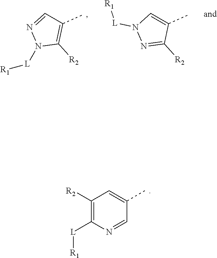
[L](N1C([R2])=C(C)C=N1)[R1].N1=C([R2])C(C)=CN1[L][R1].C1([R2])=C([L][R1])N=CC(C)=C1
